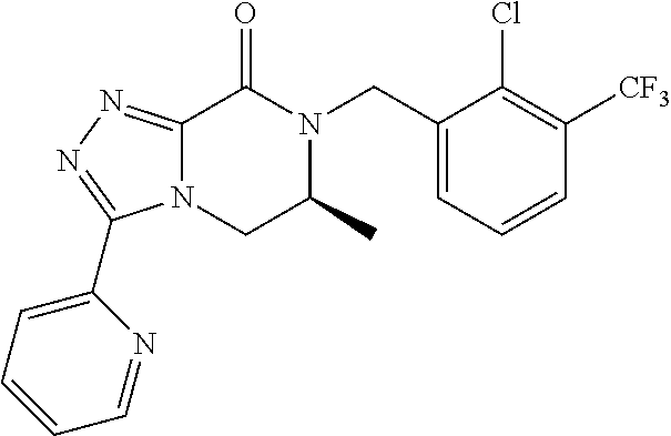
C12=NN=C(C3=CC=CC=N3)N1CC(C)N(CC1=CC=CC([CF3])=C1Cl)C2=O
